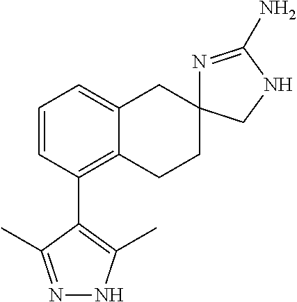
C1=CC(C2=C(C)NN=C2C)=C2C(=C1)CC1(CC2)N=C(N)NC1
